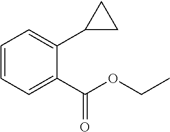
C1=CC=C(C(OCC)=O)C(C2CC2)=C1
